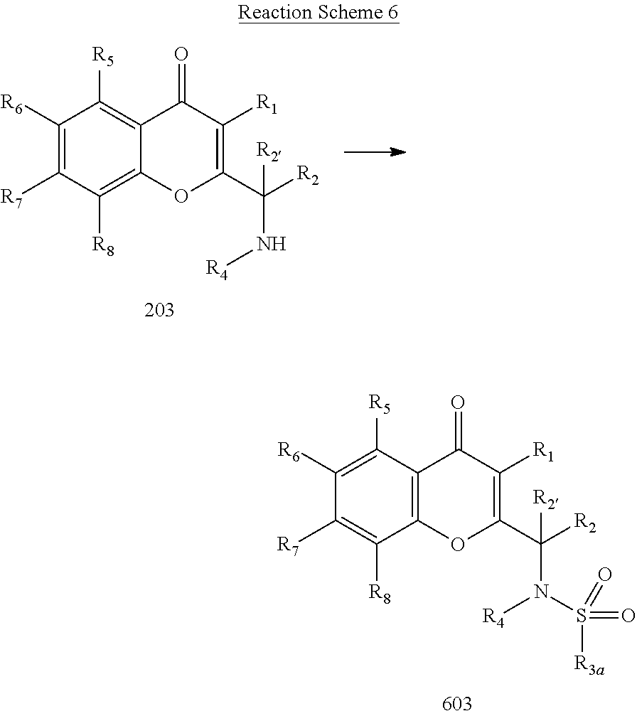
C1([R7])=C([R8])C2=C(C([R5])=C1[R6])C(=O)C([R1])=C(C(N([R4])S([R3a])(=O)=O)([R2])[R2])O2.C1([R7])=C([R6])C([R5])=C2C(=C1[R8])OC(C(N[R4])([R2])[R2])=C([R1])C2=O
